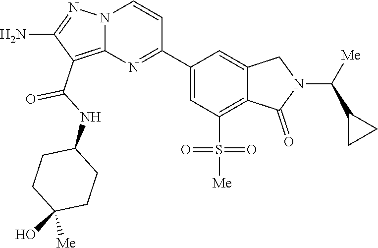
C1(C2=NC3=C(C(NC4CCC(O)([Me])CC4)=O)C(N)=NN3C=C2)=CC(S([Me])(=O)=O)=C2C(=C1)CN(C([Me])C1CC1)C2=O
